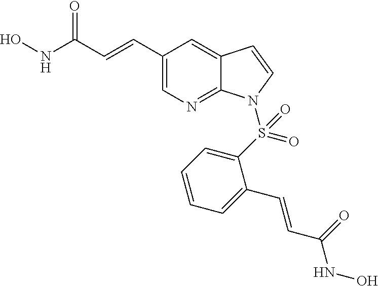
C(C1=CN=C2C(=C1)C=CN2S(C1=CC=CC=C1C=CC(NO)=O)(=O)=O)=CC(NO)=O
